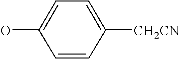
OC1=CC=C([CH2CN])C=C1
